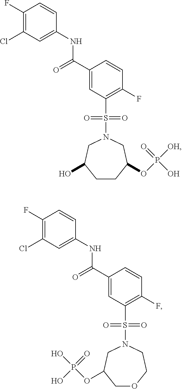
C1(F)=C(Cl)C=C(NC(C2=CC(S(=O)(=O)N3CC(O)CCC(OP([OH])(=O)O)C3)=C(F)C=C2)=O)C=C1.C1(F)=C(Cl)C=C(NC(C2=CC(S(=O)(=O)N3CC(OP(O)(=O)O)COCC3)=C(F)C=C2)=O)C=C1
